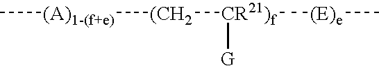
C[(A)1-(f+e)][(CH2][CR21)f]([G])[(E)e]C
